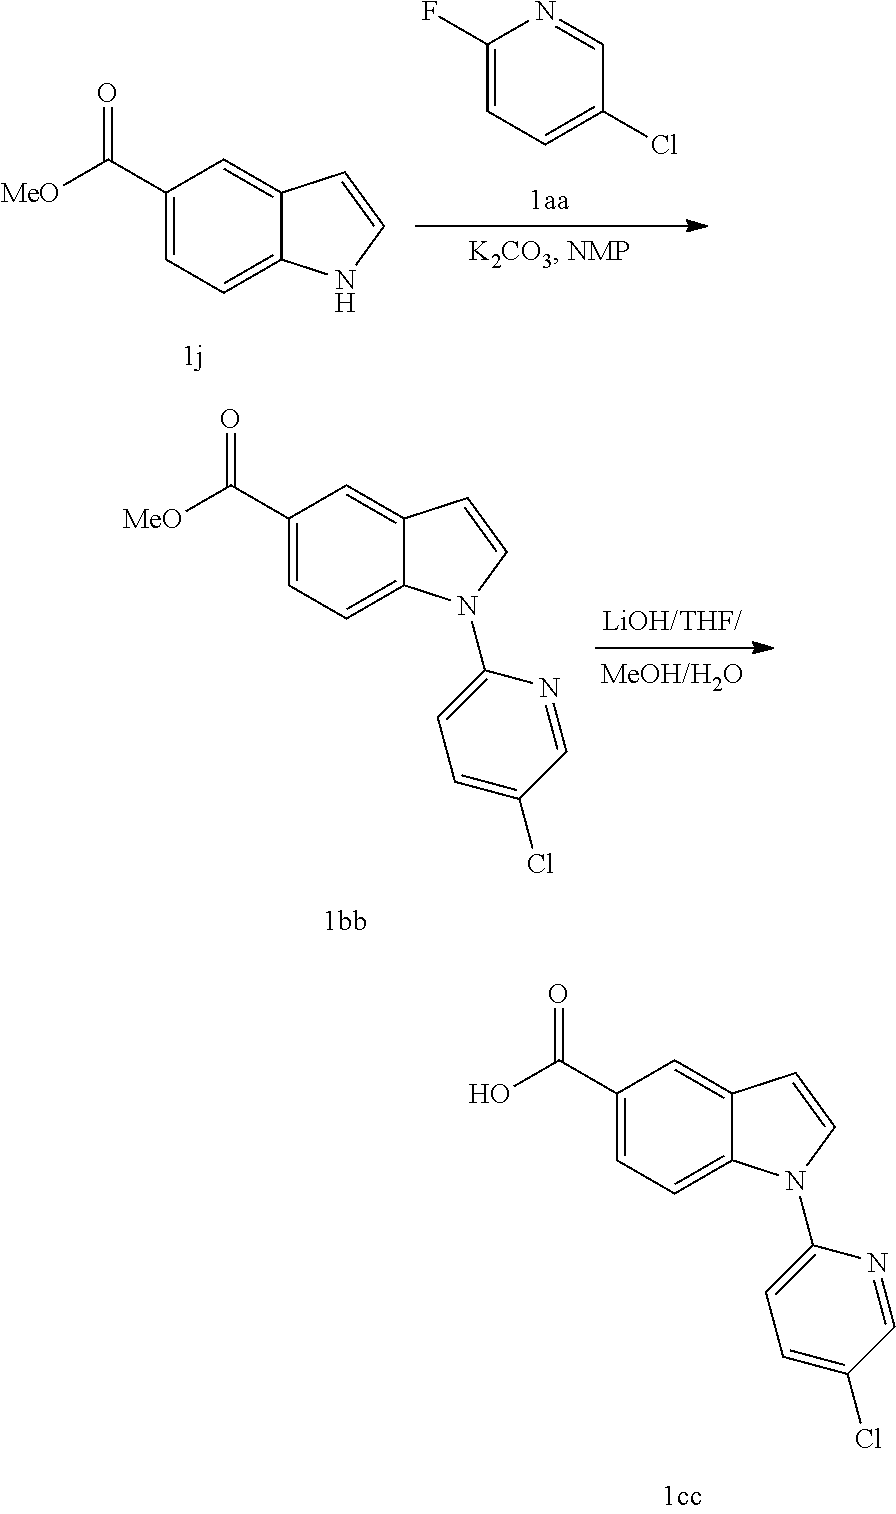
C1(C(=O)[MeO])=CC=C2C(=C1)C=CN2.C1(F)=CC=C(Cl)C=N1.C1(C(=O)[MeO])=CC=C2C(=C1)C=CN2C1=CC=C(Cl)C=N1.C1(C(=O)O)=CC=C2C(=C1)C=CN2C1=CC=C(Cl)C=N1
